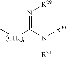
[(CH2)r](C(N([R30])[R31])=N[R29])C
